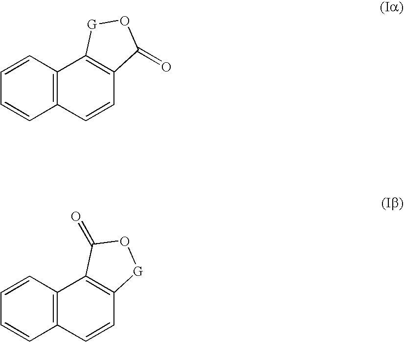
C12=C(C=CC=C1)C1=C(C=C2)C(=O)O[G]1.C12=C(C=CC=C1)C1=C(C=C2)[G]OC1=O
